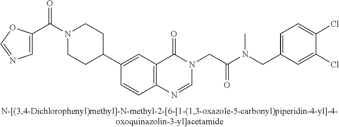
C1(C(N2CCC(C3=CC4=C(C=C3)N=CN(CC(N(CC3=CC=C(Cl)C(Cl)=C3)C)=O)C4=O)CC2)=O)=CN=CO1
